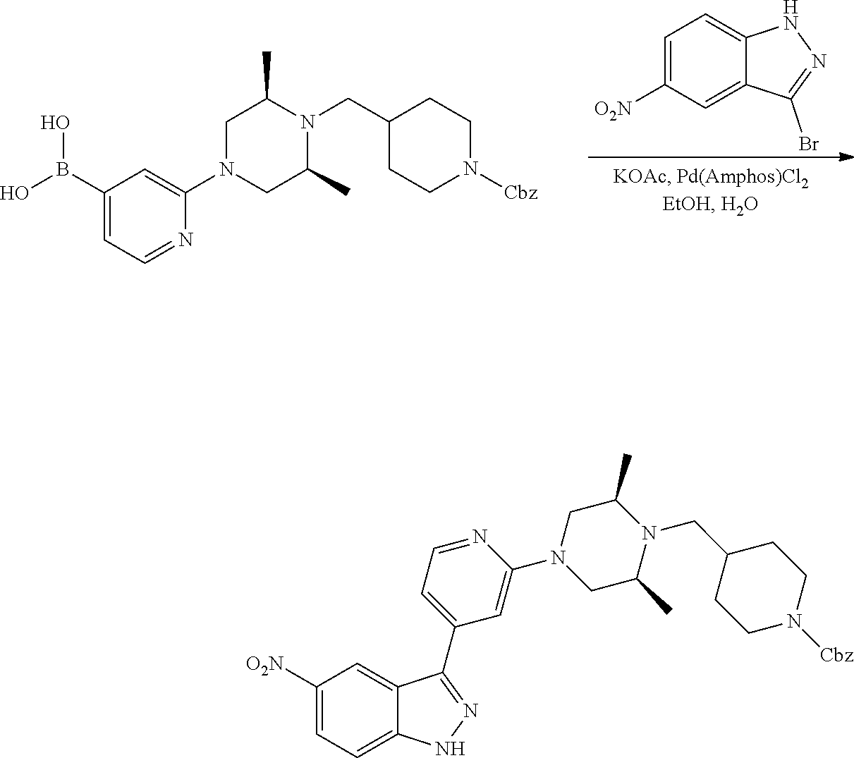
C1(CN2C(C)CN(C3=CC(B(O)O)=CC=N3)CC2C)CCN([Cbz])CC1.C1=C([O2N])C=C2C(=C1)NN=C2Br.C1(CN2C(C)CN(C3=CC(C4=NNC5=CC=C([O2N])C=C54)=CC=N3)CC2C)CCN([Cbz])CC1
